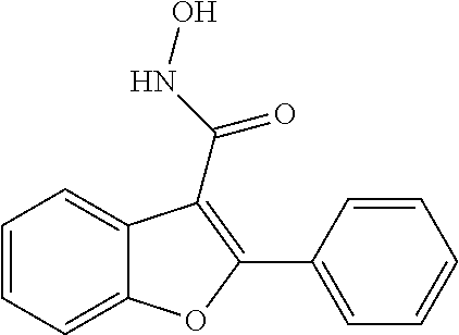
C1=CC=C2C(=C1)C(C(NO)=O)=C(C1=CC=CC=C1)O2
